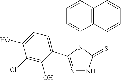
N1=C(C2=CC=C(O)C(Cl)=C2O)N(C2=CC=CC3=C2C=CC=C3)C(=S)N1
